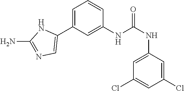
C1(NC(NC2=CC(Cl)=CC(Cl)=C2)=O)=CC(C2=CN=C(N)N2)=CC=C1
